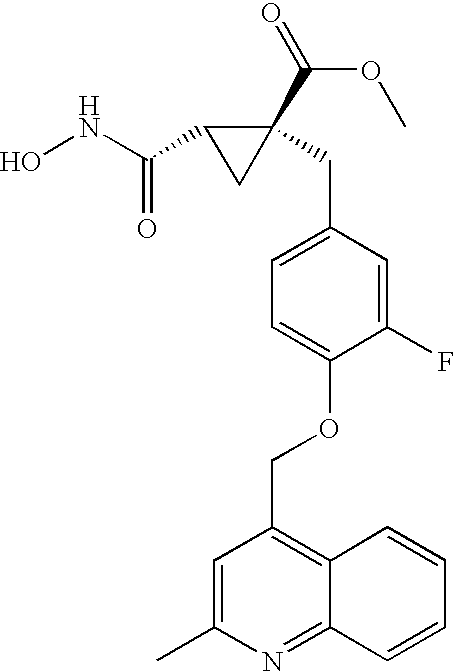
ONC(C1CC1(C(=O)OC)CC1=CC=C(OCC2=C3C(=NC(C)=C2)C=CC=C3)C(F)=C1)=O
